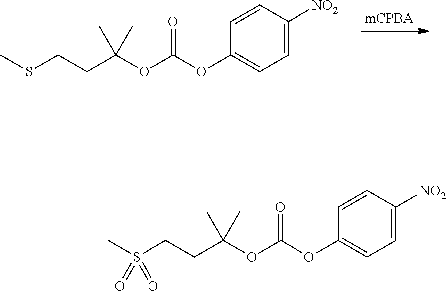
C1=C([NO2])C=CC(OC(OC(CCSC)(C)C)=O)=C1.C1=C([NO2])C=CC(OC(OC(CCS(C)(=O)=O)(C)C)=O)=C1
